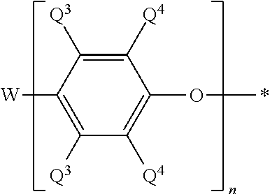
C1([Q4])=C([Q3])C([W])=C([Q3])C([Q4])=C1OC
